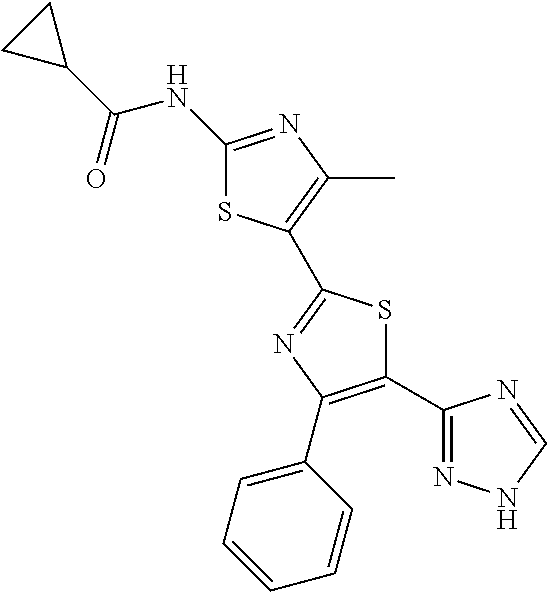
C1(C(=O)NC2=NC(C)=C(C3=NC(C4=CC=CC=C4)=C(C4=NNC=N4)S3)S2)CC1
